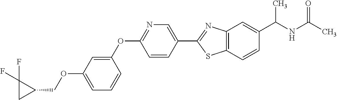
O(C1=CC=CC(OC2=NC=C(C3=NC4=C(S3)C=CC(C(NC(C)=O)C)=C4)C=C2)=C1)CC1C(F)(F)C1
